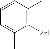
C1=CC(C)=C([Znl])C(C)=C1
